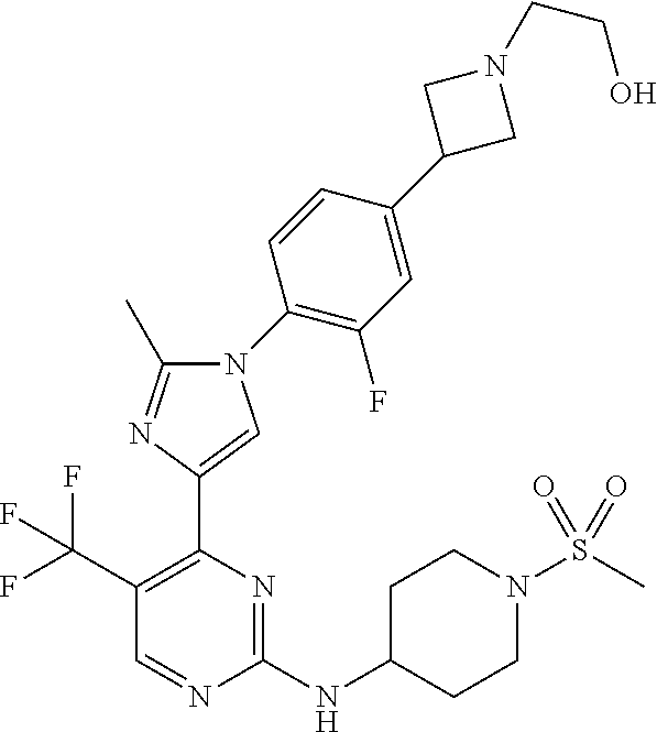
N1(C2=C(F)C=C(C3CN(CCO)C3)C=C2)C(C)=NC(C2=C(C(F)(F)F)C=NC(NC3CCN(S(C)(=O)=O)CC3)=N2)=C1
